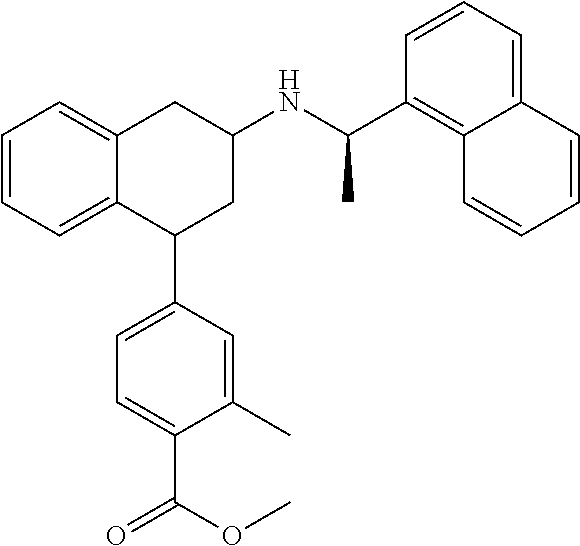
C1=CC=C2C(=C1)CC(NC(C1=C3C(=CC=C1)C=CC=C3)C)CC2C1=CC=C(C(=O)OC)C(C)=C1
